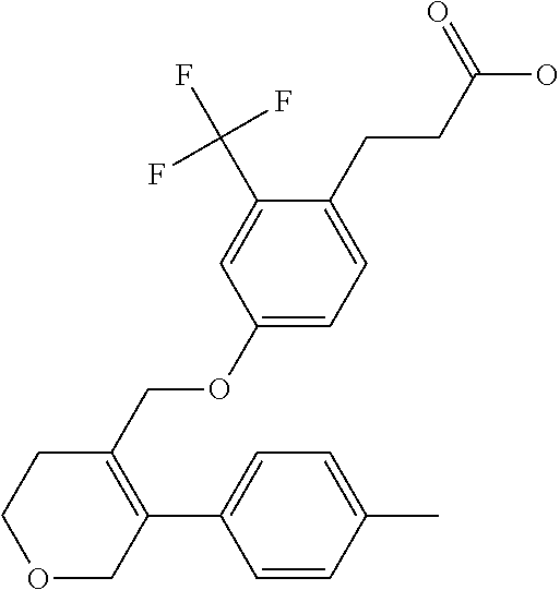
C1(C(F)(F)F)=CC(OCC2=C(C3=CC=C(C)C=C3)COCC2)=CC=C1CCC(=O)O
